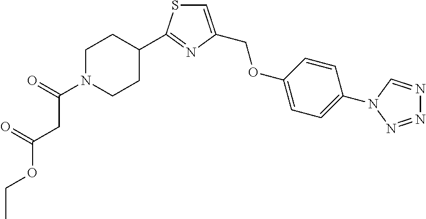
N1=NN(C2=CC=C(OCC3=CSC(C4CCN(C(=O)CC(OCC)=O)CC4)=N3)C=C2)C=N1
